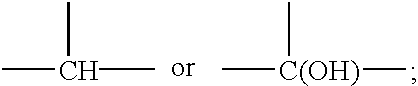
CC(C)C.C[C(OH)](C)C
